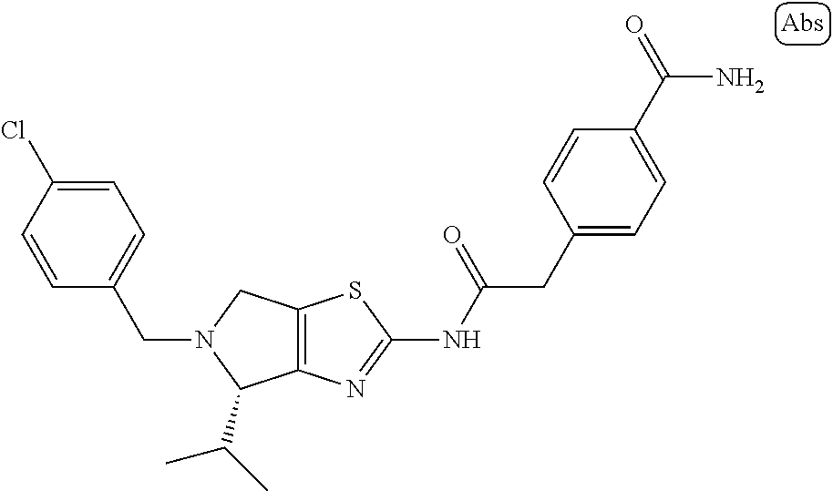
C12=C(N=C(NC(CC3=CC=C(C(N)=O)C=C3)=O)S1)C(C(C)C)N(CC1=CC=C(Cl)C=C1)C2
